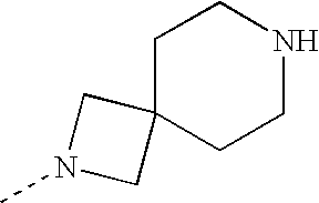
C1C2(CCNC1)CN(C)C2
